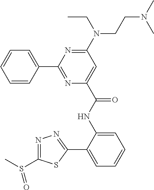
C1=CC=CC(C2=NC(C(NC3=CC=CC=C3C3=NN=C(S(C)=O)S3)=O)=CC(N(CCN(C)C)CC)=N2)=C1
